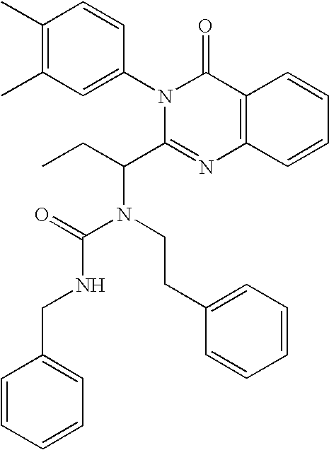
C1(C)=C(C)C=C(N2C(C(CC)N(CCC3=CC=CC=C3)C(=O)NCC3=CC=CC=C3)=NC3=C(C2=O)C=CC=C3)C=C1
